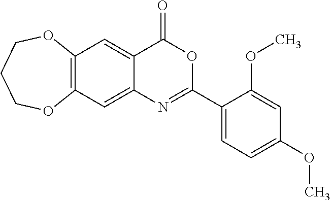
C12=C(C=C3C(=C1)C(=O)OC(C1=CC=C(OC)C=C1OC)=N3)OCCCO2
